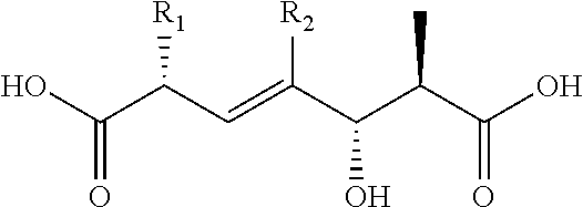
OC(C(C=C(C(C(C(O)=O)C)O)[R2])[R1])=O
